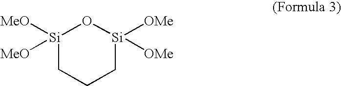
[Si]1([MeO])([MeO])CCC[Si]([OMe])([OMe])O1
